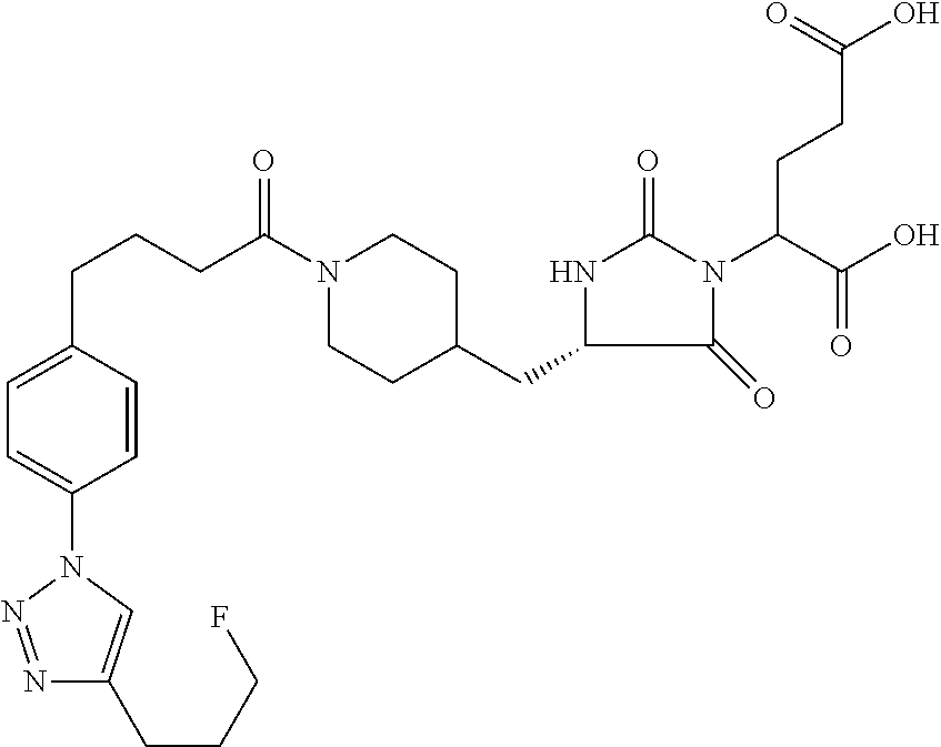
C(CCC(N1CCC(CC2NC(=O)N(C(C(=O)O)CCC(O)=O)C2=O)CC1)=O)C1=CC=C(N2N=NC(CCCF)=C2)C=C1
